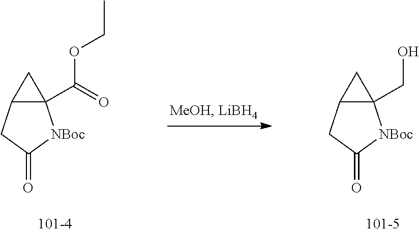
C12(CO)C(CC(=O)[NBoc]1)C2.C12(C(OCC)=O)C(CC(=O)[NBoc]1)C2
